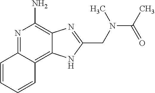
C1=CC=CC2=C3C(=C(N)N=C12)N=C(CN(C(C)=O)C)N3
